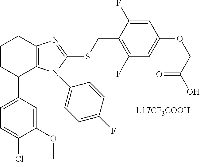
C1(C2C3=C(CCC2)N=C(SCC2=C(F)C=C(OCC(O)=O)C=C2F)N3C2=CC=C(F)C=C2)=CC=C(Cl)C(OC)=C1
